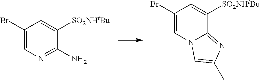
C1(Br)=CN=C(N)C([SO2NHtBu])=C1.C1(Br)=CN2C(=NC(C)=C2)C([SO2NHtBu])=C1
